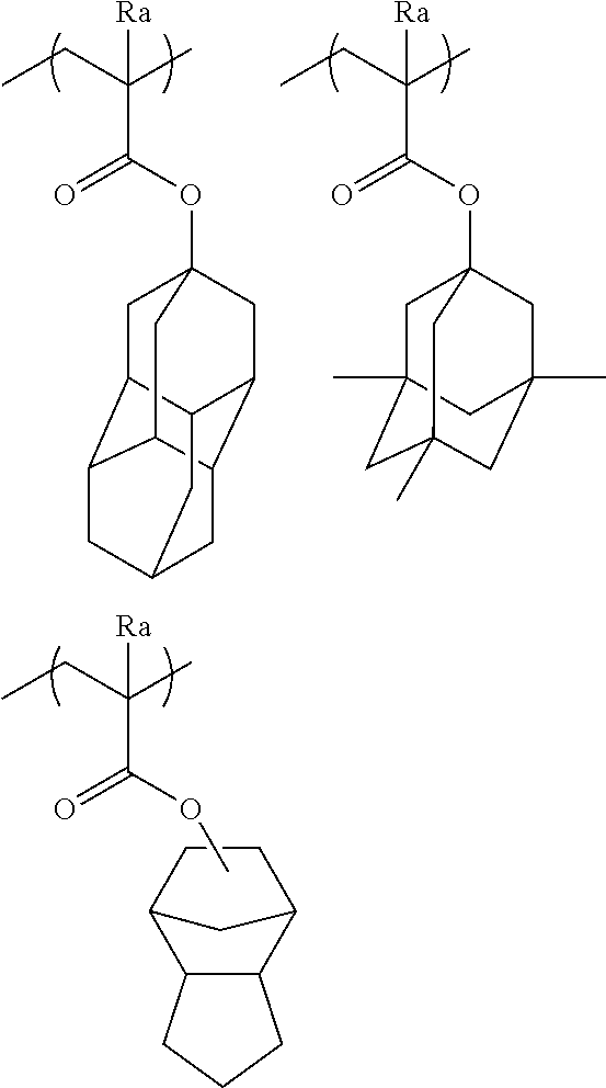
C(C(CC)(C)[Ra])(=O)OC12CC3C4C(C5C(C1)C3CC(C4)C5)C2.C(C(CC)(C)[Ra])(=O)OC12CC3(C)CC(C)(CC(C)(C1)C3)C2.C(C(CC)(C)[Ra])(=O)OC.C12C(C3CCC1C3)CCC2
